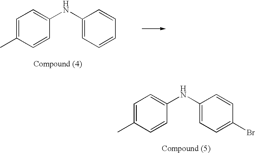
C1=C(C)C=CC(NC2=CC=CC=C2)=C1.C1=C(C)C=CC(NC2=CC=C(Br)C=C2)=C1
